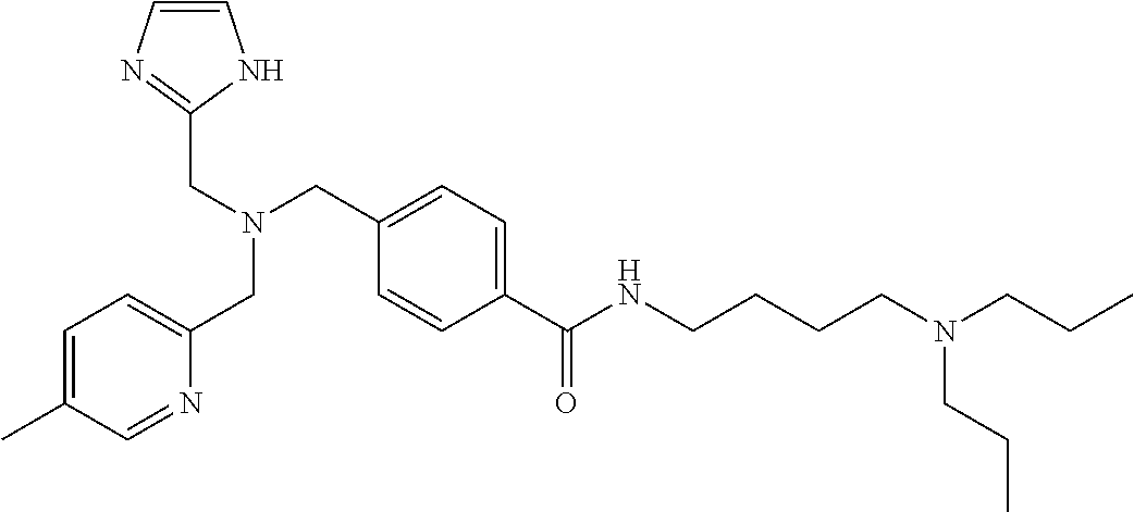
N(CCC)(CCC)CCCCNC(C1=CC=C(CN(CC2=NC=CN2)CC2=CC=C(C)C=N2)C=C1)=O
